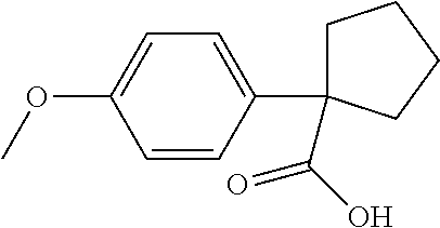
C1=CC(C2(C(O)=O)CCCC2)=CC=C1OC
